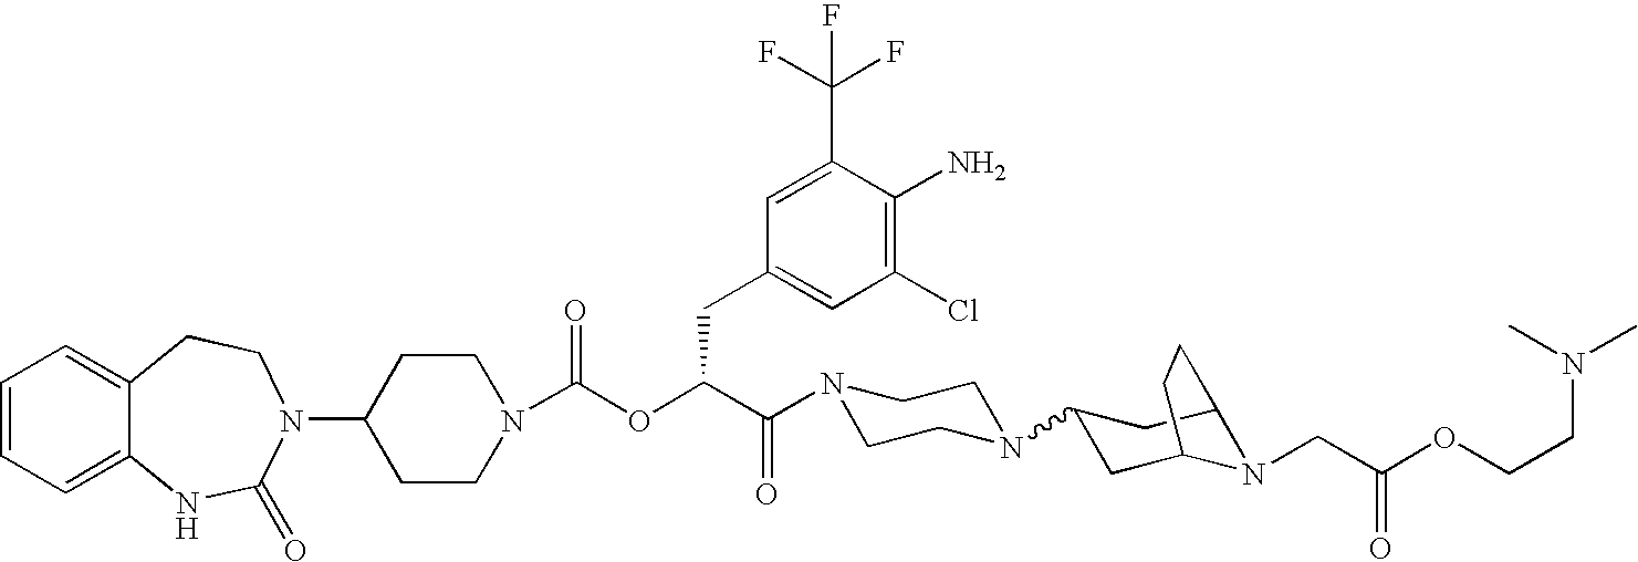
C1(N2C(=O)NC3=CC=CC=C3CC2)CCN(C(OC(C(N2CCN(C3CC4N(CC(OCCN(C)C)=O)C(C3)CC4)CC2)=O)CC2=CC(Cl)=C(N)C(C(F)(F)F)=C2)=O)CC1
